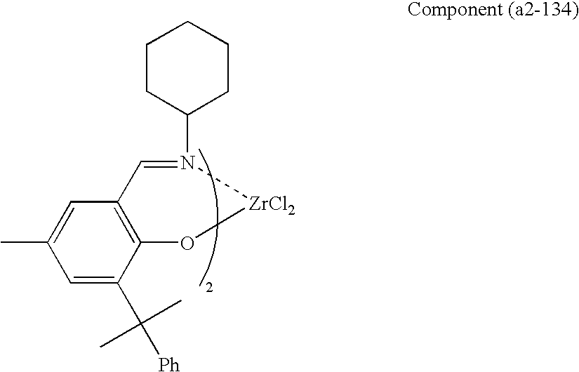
C1=C(C([Ph])(C)C)C2=C(C=C1C)C=N(C1CCCCC1)[ZrCl2]O2
